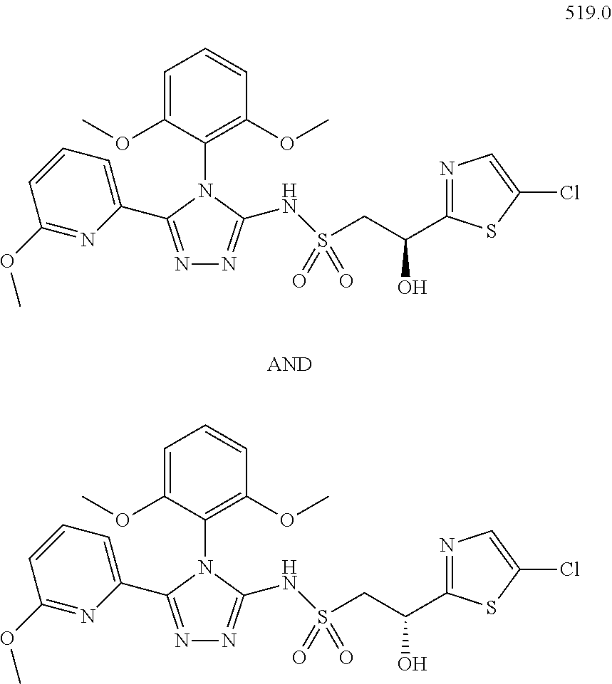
C1=C(OC)C(N2C(C3=CC=CC(OC)=N3)=NN=C2NS(CC(C2=NC=C(Cl)S2)O)(=O)=O)=C(OC)C=C1.C1=C(OC)C(N2C(C3=CC=CC(OC)=N3)=NN=C2NS(CC(C2=NC=C(Cl)S2)O)(=O)=O)=C(OC)C=C1
